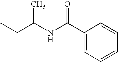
CCC(NC(C1=CC=CC=C1)=O)C
